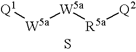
[Q1][W5a][W5a][R5a][Q2].S
